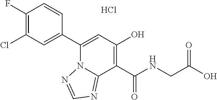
C1(Cl)=C(F)C=CC(C2=CC(O)=C(C(NCC(O)=O)=O)C3=NC=NN23)=C1.Cl
